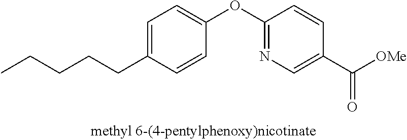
C1=C(CCCCC)C=CC(OC2=NC=C(C([OMe])=O)C=C2)=C1
